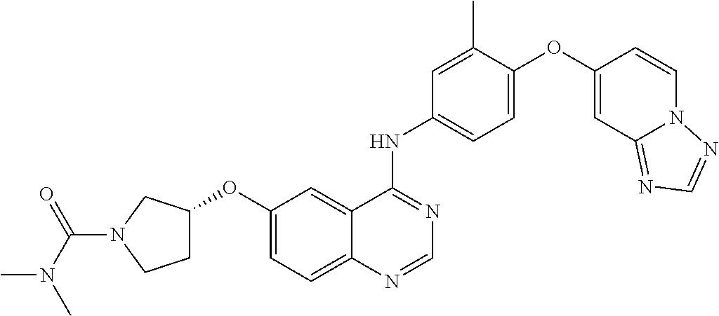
C1=C(OC2=CC3=NC=NN3C=C2)C(C)=CC(NC2=NC=NC3=CC=C(OC4CCN(C(=O)N(C)C)C4)C=C23)=C1
